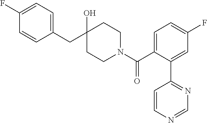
C1(CC2(O)CCN(C(C3=CC=C(F)C=C3C3=NC=NC=C3)=O)CC2)=CC=C(F)C=C1
